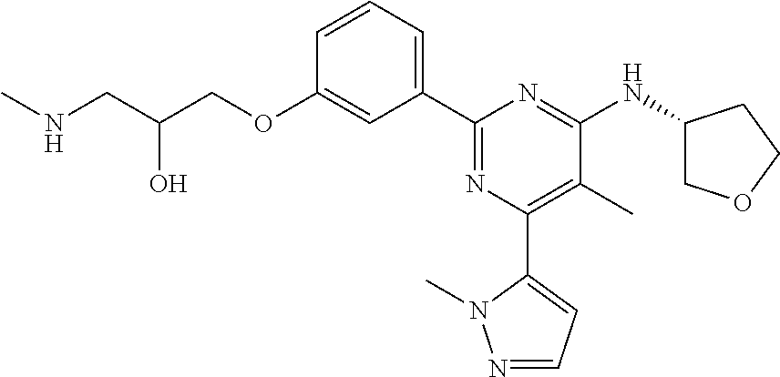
C1=CC=C(C2=NC(C3=CC=NN3C)=C(C)C(NC3COCC3)=N2)C=C1OCC(CNC)O
